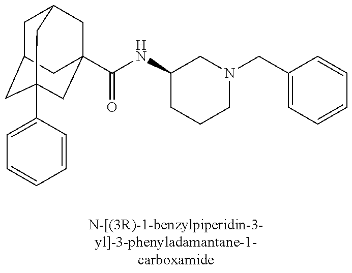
C1C2CC3(C4=CC=CC=C4)CC(C(NC4CCCN(CC5=CC=CC=C5)C4)=O)(CC1C3)C2
